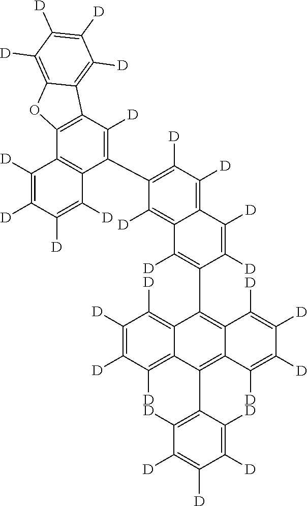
C12=C([D])C(C3=C([D])C4=C(C5=C3C([D])=C([D])C([D])=C5[D])OC3=C([D])C([D])=C([D])C([D])=C43)=C([D])C([D])=C1C([D])=C([D])C(C1=C3C(=C(C4=C([D])C([D])=C([D])C([D])=C4[D])C4=C([D])C([D])=C([D])C([D])=C14)C([D])=C([D])C([D])=C3[D])=C2[D]
